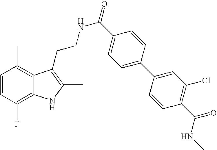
C1=CC(F)=C2C(=C1C)C(CCNC(=O)C1=CC=C(C3=CC(Cl)=C(C(NC)=O)C=C3)C=C1)=C(C)N2
